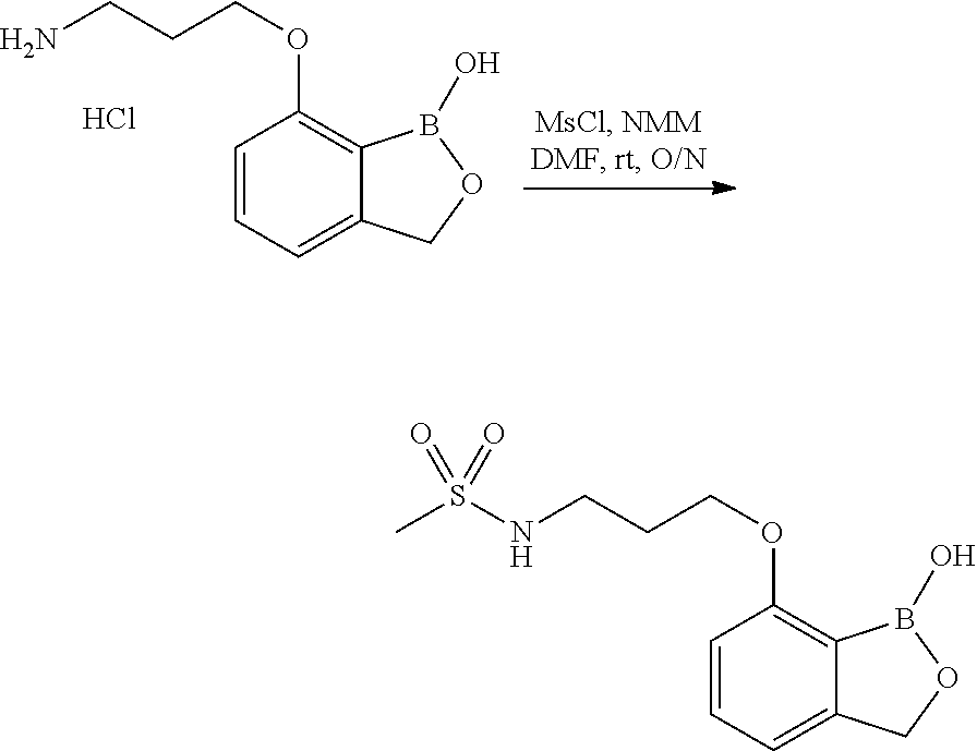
C1=CC=C2C(=C1OCCCNS(C)(=O)=O)B(O)OC2.C1=CC=C2C(=C1OCCCN)B(O)OC2.Cl
